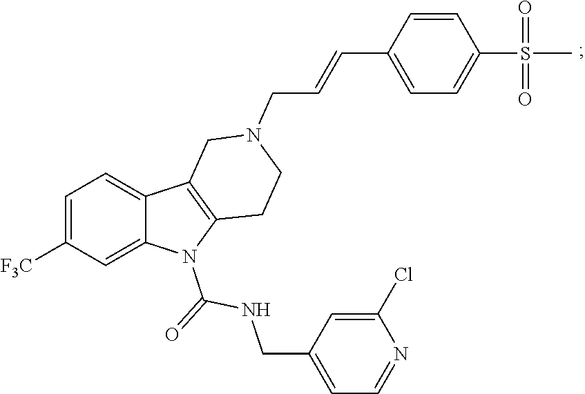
C1=C([F3C])C=C2C(=C1)C1=C(N2C(=O)NCC2=CC=NC(Cl)=C2)CCN(CC=CC2=CC=C(S(C)(=O)=O)C=C2)C1
